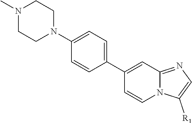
N1(C)CCN(C2=CC=C(C3=CC4=NC=C([R1])N4C=C3)C=C2)CC1
